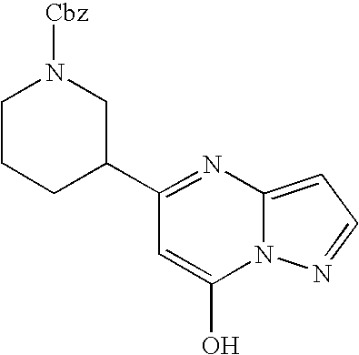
C12=CC=NN1C(O)=CC(C1CN([Cbz])CCC1)=N2
